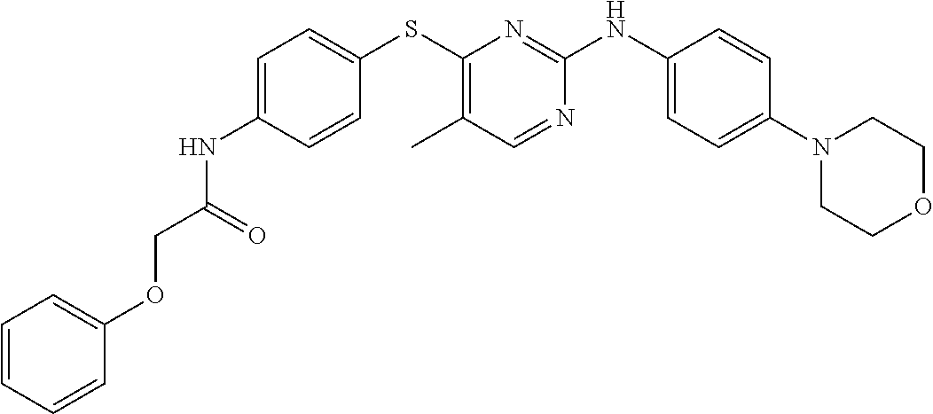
C1=C(NC(COC2=CC=CC=C2)=O)C=CC(SC2=C(C)C=NC(NC3=CC=C(N4CCOCC4)C=C3)=N2)=C1
